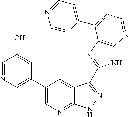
C1(C2=CN=C3C(=C2)C(C2=NC4=C(N2)N=CC=C4C2=CC=NC=C2)=NN3)=CN=CC(O)=C1
